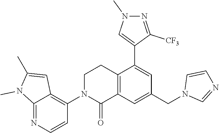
C12=NC=CC(N3C(=O)C4=C(CC3)C(C3=CN(C)N=C3[CF3])=CC(CN3C=NC=C3)=C4)=C1C=C(C)N2C
